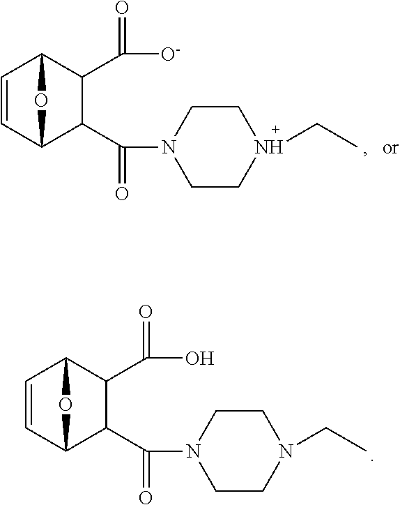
C1=CC2C(C(N3CCN(CC)CC3)=O)C(C([O-])=O)C1O2.C1=CC2C(C(N3CCN(CC)CC3)=O)C(C(O)=O)C1O2
